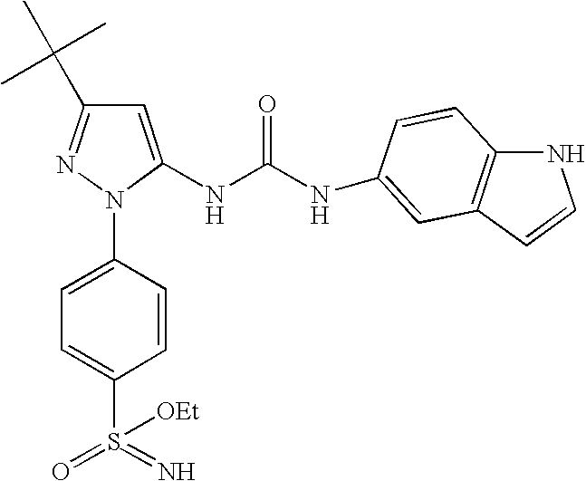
C1=C(NC(NC2=CC3=C(NC=C3)C=C2)=O)N(C2=CC=C(S(=N)(=O)[OEt])C=C2)N=C1C(C)(C)C
